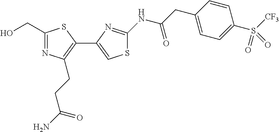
C1(CO)=NC(CCC(N)=O)=C(C2=CSC(NC(CC3=CC=C(S([CF3])(=O)=O)C=C3)=O)=N2)S1
